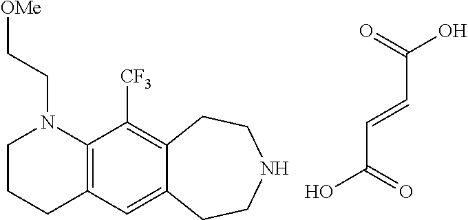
C12=C(C=C3C(=C1[CF3])CCNCC3)CCCN2CC[OMe].C(C(=O)O)=CC(O)=O
